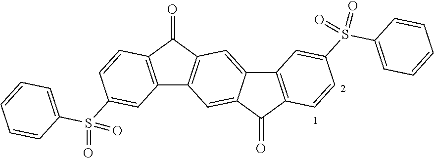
C12=C(C(=O)C3=C1C=C1C(=C3)C3=C(C1=O)C=CC(S(C1=CC=CC=C1)(=O)=O)=C3)C=CC(S(C1=CC=CC=C1)(=O)=O)=C2
